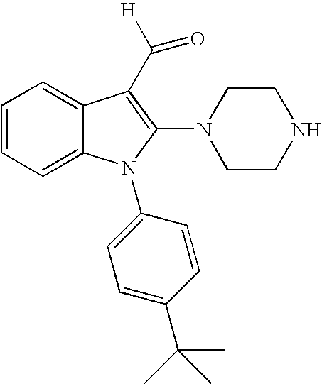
C1=CC=C2C(=C1)C(C([H])=O)=C(N1CCNCC1)N2C1=CC=C(C(C)(C)C)C=C1
